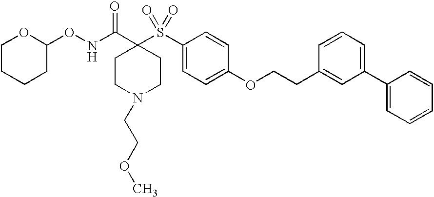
C1CCCC(ONC(C2(S(C3=CC=C(OCCC4=CC(C5=CC=CC=C5)=CC=C4)C=C3)(=O)=O)CCN(CCOC)CC2)=O)O1
